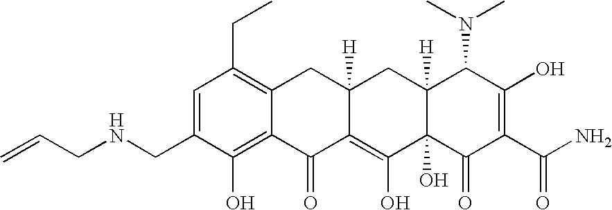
N(CC1=CC(CC)=C2C(=C1O)C(=O)C1=C(O)C3(O)C([H])(CC1([H])C2)C(N(C)C)C(O)=C(C(N)=O)C3=O)CC=C
